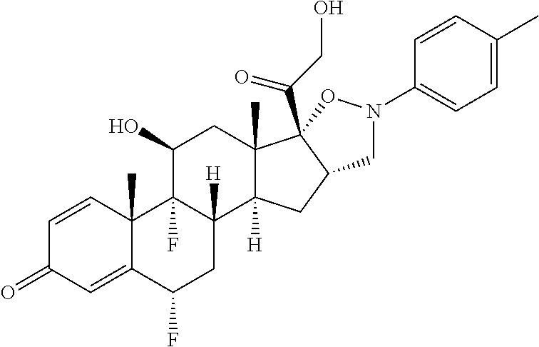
C1=CC2(C)C(=CC1=O)C(F)CC1([H])C2(F)C(O)CC2(C)C1([H])CC1C2(C(CO)=O)ON(C2=CC=C(C)C=C2)C1
